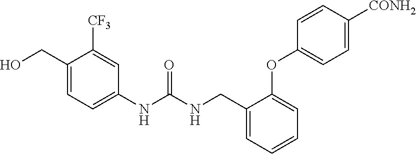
C1(CO)=CC=C(NC(NCC2=CC=CC=C2OC2=CC=C([CONH2])C=C2)=O)C=C1[CF3]
